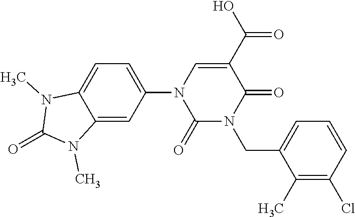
C1(N2C(=O)N(CC3=CC=CC(Cl)=C3C)C(=O)C(C(O)=O)=C2)=CC=C2C(=C1)N(C)C(=O)N2C
